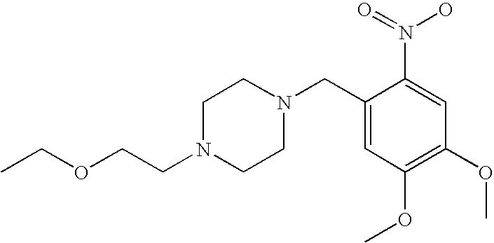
CCOCCN1CCN(CC2=CC(OC)=C(OC)C=C2N(O)=O)CC1
